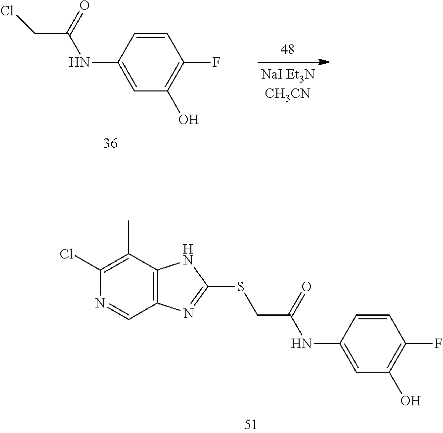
C1(Cl)=C(C)C2=C(C=N1)N=C(SCC(NC1=CC(O)=C(F)C=C1)=O)N2.ClCC(=O)NC1=CC(O)=C(F)C=C1
